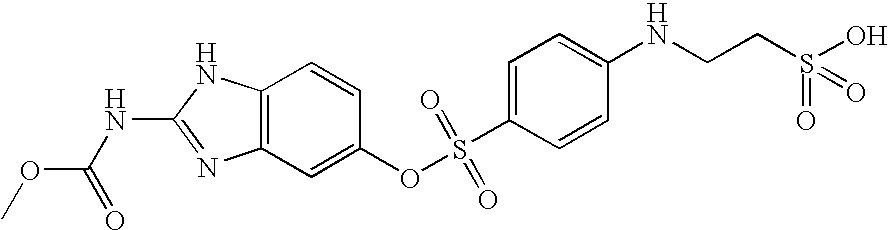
C12=C(C=C(OS(C3=CC=C(NCCS(O)(=O)=O)C=C3)(=O)=O)C=C1)N=C(NC(OC)=O)N2
